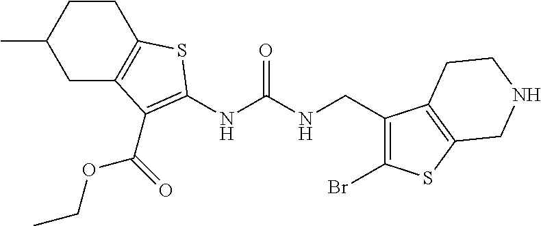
C1CC(C)CC2=C1SC(NC(NCC1=C(Br)SC3=C1CCNC3)=O)=C2C(OCC)=O
